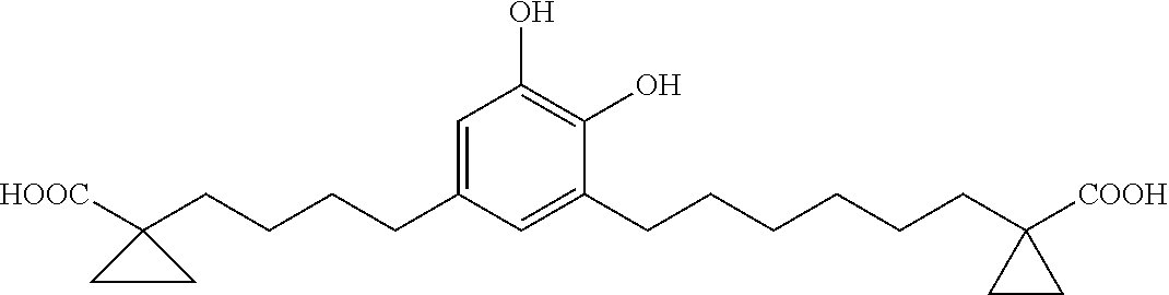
C1(O)=C(O)C(CCCCCCC2([COOH])CC2)=CC(CCCCC2([HOOC])CC2)=C1
